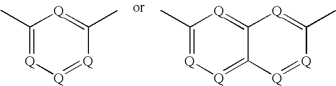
C1(C)=[Q][Q]=[Q]C(C)=[Q]1.C1(C)=[Q][Q]=C2C(=[Q]1)[Q]=C(C)[Q]=[Q]2
